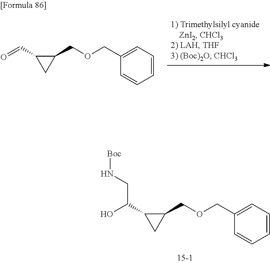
C1=CC=CC=C1COCC1C(C(CN[Boc])O)C1.C1=CC=CC=C1COCC1C(C=O)C1
